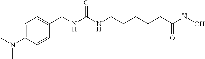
N(C(NCCCCCC(NO)=O)=O)CC1=CC=C(N(C)C)C=C1
